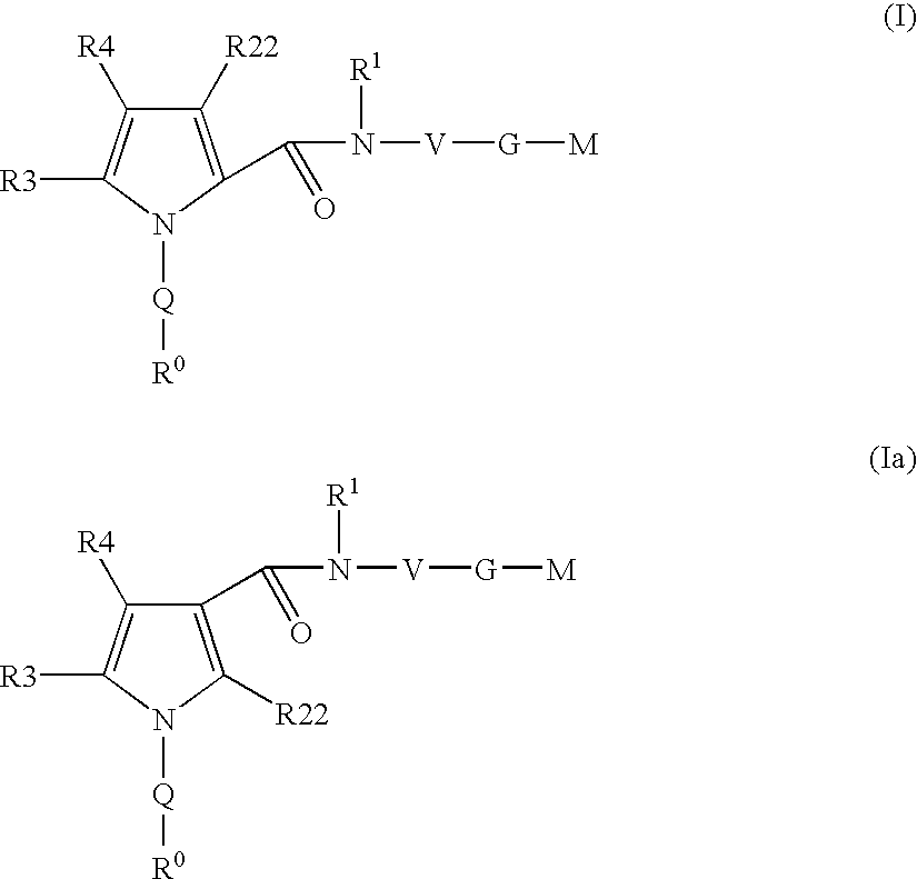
C1([R22])=C(C(N([R1])[V][G][M])=O)N([Q][R0])C([R3])=C1[R4].C1([R4])=C([R3])N([Q][R0])C([R22])=C1C(N([R1])[V][G][M])=O
